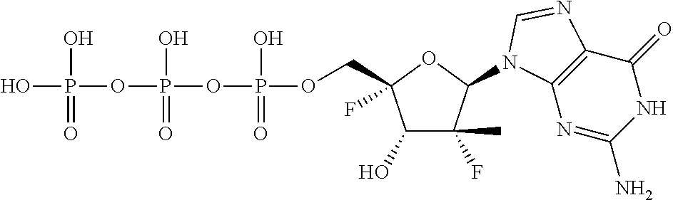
OP(O)(OP(O)(=O)OP(O)(=O)OCC1(F)C(O)C(F)(C)C(N2C3=C(C(=O)NC(N)=N3)N=C2)O1)=O
